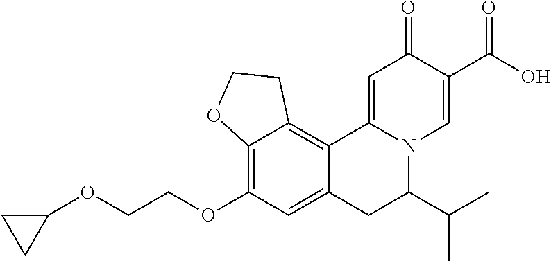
C12=C3C(=C(OCCOC4CC4)C=C1CC(C(C)C)N1C2=CC(=O)C(C(O)=O)=C1)OCC3
